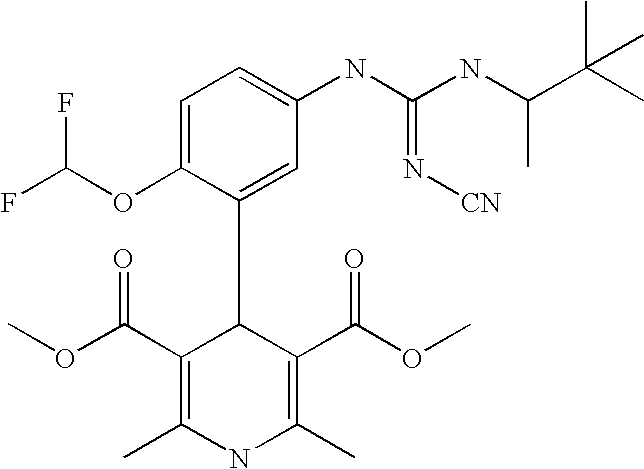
C1=C(OC(F)F)C(C2C(C(OC)=O)=C(C)NC(C)=C2C(OC)=O)=CC(NC(NC(C(C)(C)C)C)=N[CN])=C1
